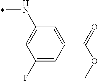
C1(F)=CC(C(=O)OCC)=CC(NC)=C1
